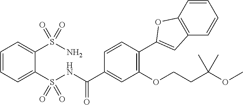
C1=CC=C(S(NC(C2=CC(OCCC(OC)(C)C)=C(C3=CC4=C(C=CC=C4)O3)C=C2)=O)(=O)=O)C(S(N)(=O)=O)=C1
